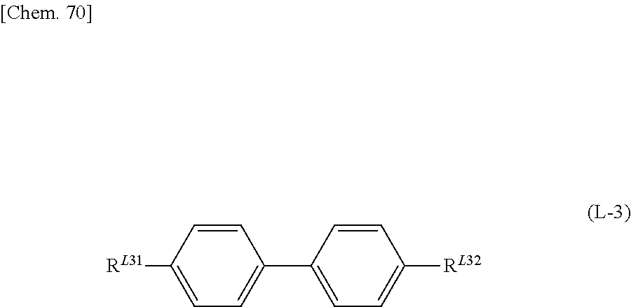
C1(C2=CC=C([RL32])C=C2)=CC=C([RL31])C=C1
